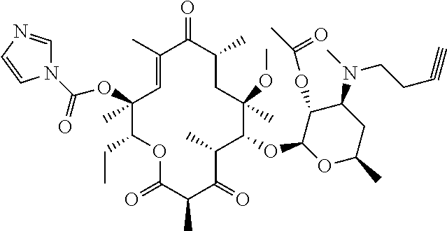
C1(C)=CC(C)(OC(N2C=NC=C2)=O)C(CC)OC(=O)C(C)C(=O)C(C)C(OC2OC(C)CC(N(C)CCC#C)C2OC(C)=O)C(C)(OC)CC(C)C1=O
